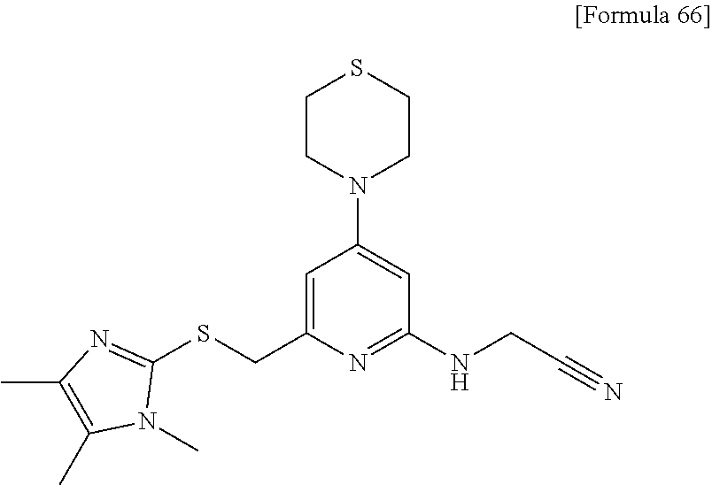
C1=C(CSC2=NC(C)=C(C)N2C)N=C(NCC#N)C=C1N1CCSCC1
